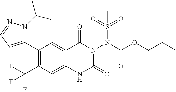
C1(C2=CC=NN2C(C)C)=C(C(F)(F)F)C=C2C(=C1)C(=O)N(N(C(OCCC)=O)S(=O)(=O)C)C(=O)N2
